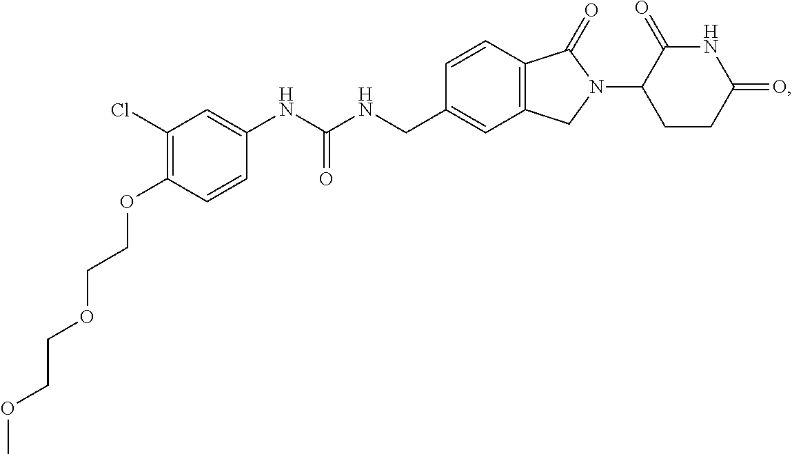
C(NCC1=CC2=C(C=C1)C(=O)N(C1CCC(=O)NC1=O)C2)(NC1=CC(Cl)=C(OCCOCCOC)C=C1)=O
